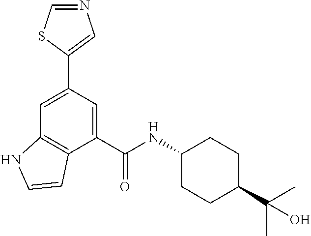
C1=C(C2=CN=CS2)C=C(C(NC2CCC(C(C)(C)O)CC2)=O)C2=C1NC=C2
